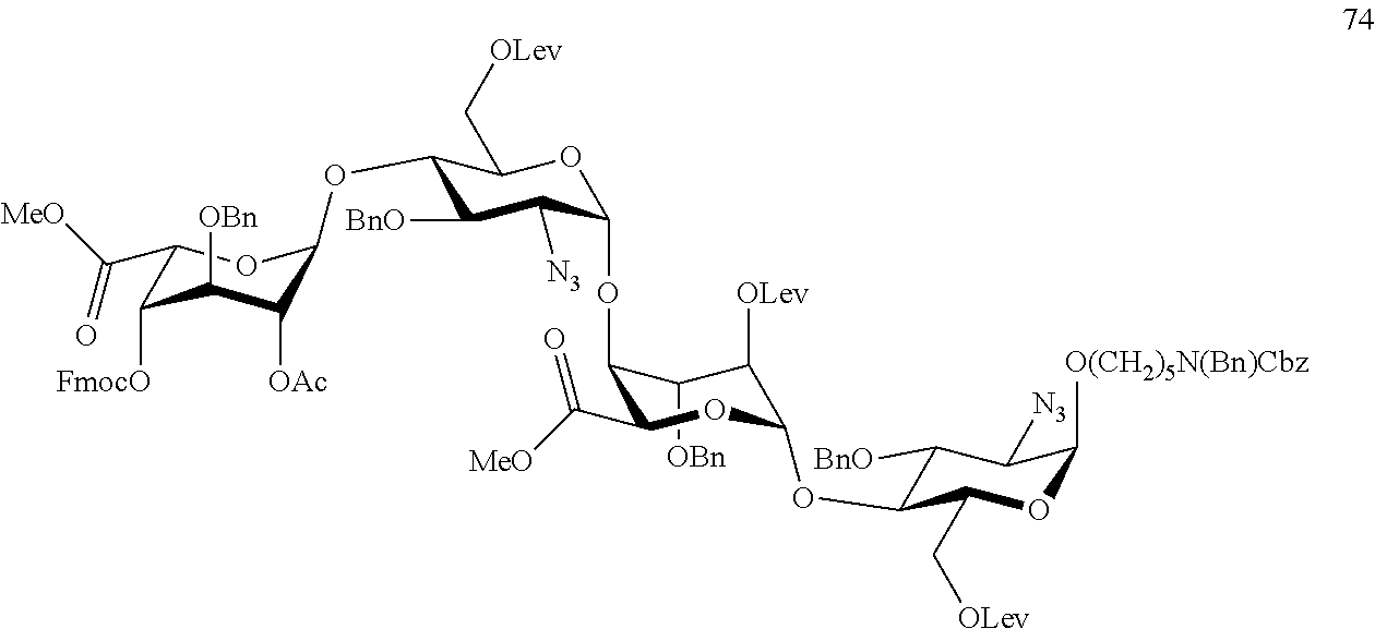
C1([OBn])C(OC2C([N3])C([BnO])C(OC3C([OAc])C([OBn])C([FmocO])C(C([MeO])=O)O3)C(C[OLev])O2)C(C([MeO])=O)OC(OC2C([BnO])C([N3])C([O(CH2)5N(Bn)Cbz])OC2C[OLev])C1[OLev]
